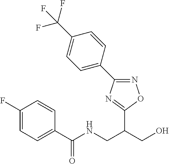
C(C1=CC=C(F)C=C1)(NCC(CO)C1=NC(C2=CC=C(C(F)(F)F)C=C2)=NO1)=O
